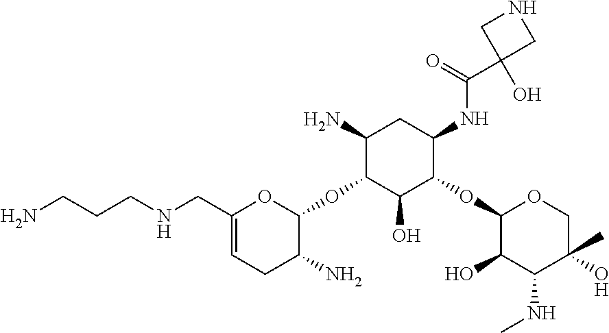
C1(CNCCCN)=CCC(N)C(OC2C(O)C(OC3C(O)C(NC)C(O)(C)CO3)C(NC(C3(O)CNC3)=O)CC2N)O1
